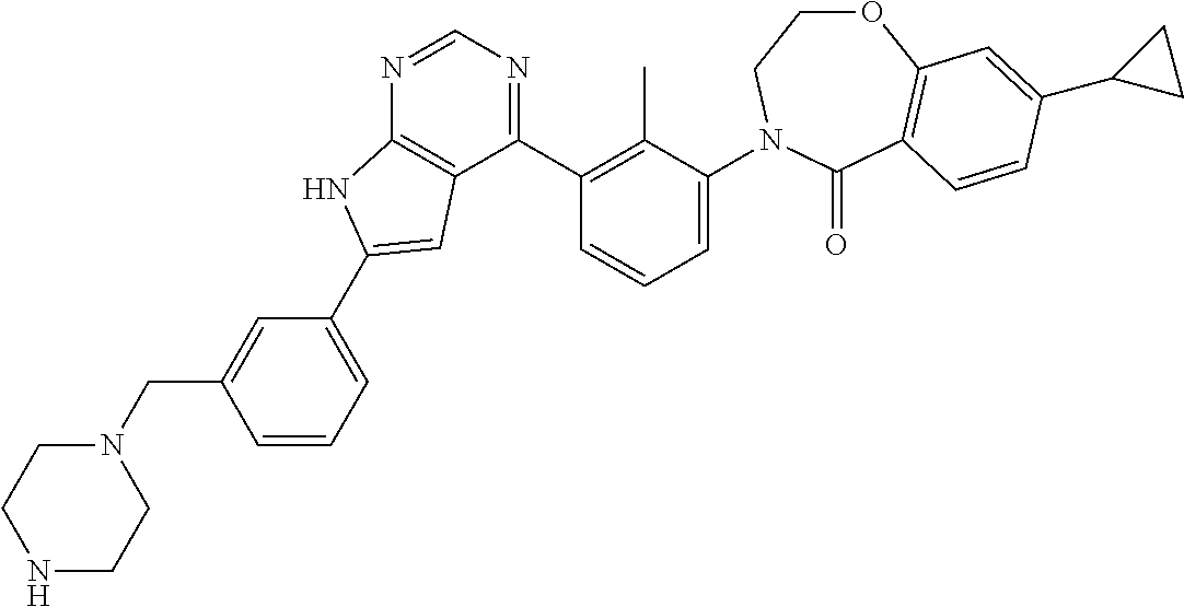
C1=CC=C(C2=CC3=C(N=CN=C3C3=C(C)C(N4CCOC5=C(C4=O)C=CC(C4CC4)=C5)=CC=C3)N2)C=C1CN1CCNCC1
